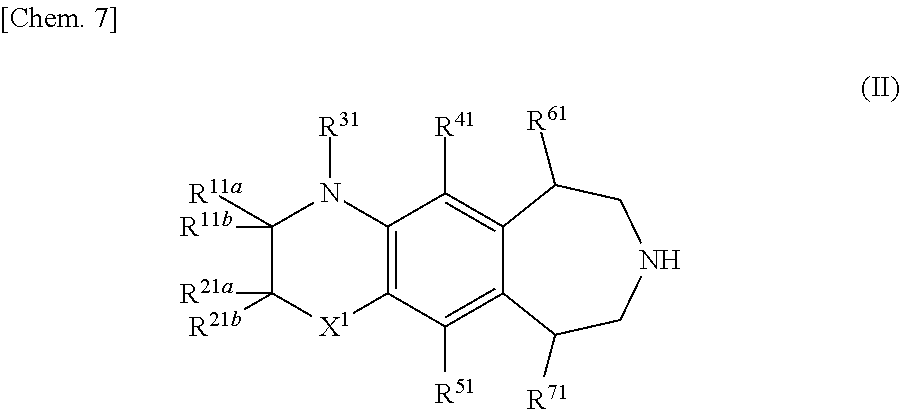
C12=C(C([R51])=C3C(=C1[R41])C([R61])CNCC3[R71])[X1]C([R21b])([R21a])C([R11b])([R11a])N2[R31]
